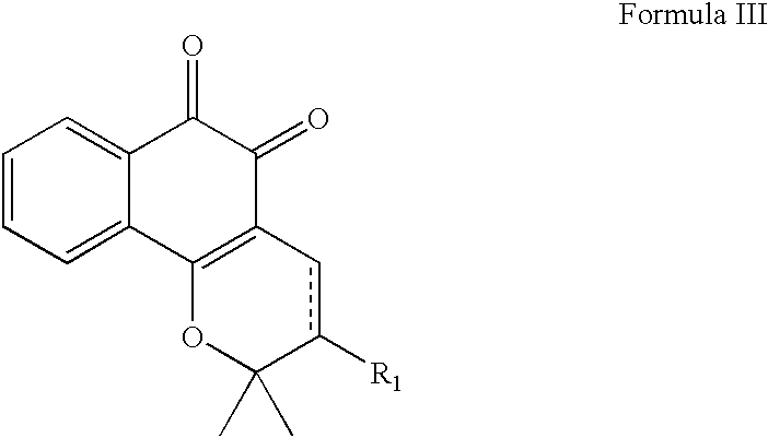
C1=CC=C2C(=C1)C(=O)C(=O)C1=C2OC(C)(C)c([R1])c1
